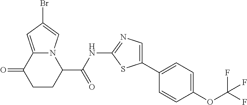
O=C1CCC(C(NC2=NC=C(C3=CC=C(OC(F)(F)F)C=C3)S2)=O)N2C1=CC(Br)=C2
